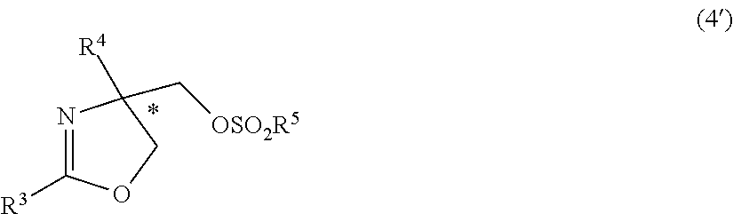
N1=C([R3])OCC1(C[OSO2R5])[R4]
